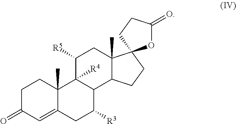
C1C(=O)C=C2C(C)(C1)C1([R4])C(C([R3])C2)C2C(C)(CC1[R5])C1(CC2)OC(=O)CC1
